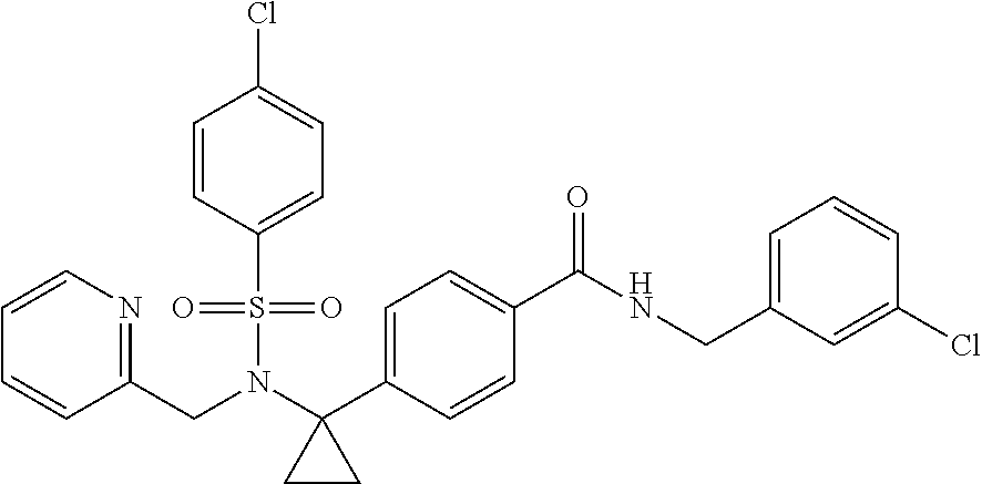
C1=CN=C(CN(C2(C3=CC=C(C(=O)NCC4=CC=CC(Cl)=C4)C=C3)CC2)S(=O)(=O)C2=CC=C(Cl)C=C2)C=C1
